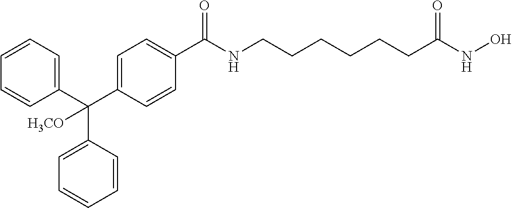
C1=CC=C(C(C2=CC=C(C(NCCCCCCC(=O)NO)=O)C=C2)(C2=CC=CC=C2)[H3CO])C=C1
